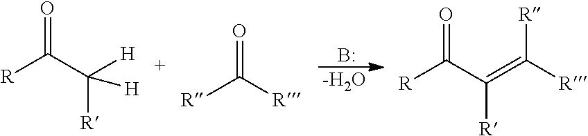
[R]C(C([H])([R])[H])=O.[R]C([R])=O.B.[-H2O].[R]C(C(=C([R])[R])[R])=O
